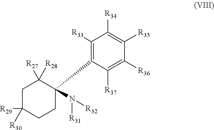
N([R32])(C1(C2=C([R33])C([R34])=C([R35])C([R36])=C2[R37])C([R28])([R27])CC([R29])([R30])CC1)[R31]
